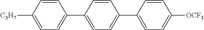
C1=C([C3H7])C=CC(C2=CC=C(C3=CC=C([OCF3])C=C3)C=C2)=C1
